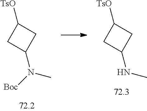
C1C(N([Boc])C)CC1[TsO].C1C(NC)CC1[TsO]
